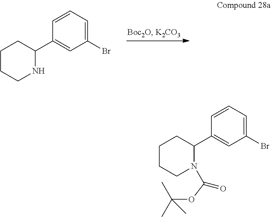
C1CCNC(C2=CC(Br)=CC=C2)C1.C1CCN(C(=O)OC(C)(C)C)C(C2=CC(Br)=CC=C2)C1
